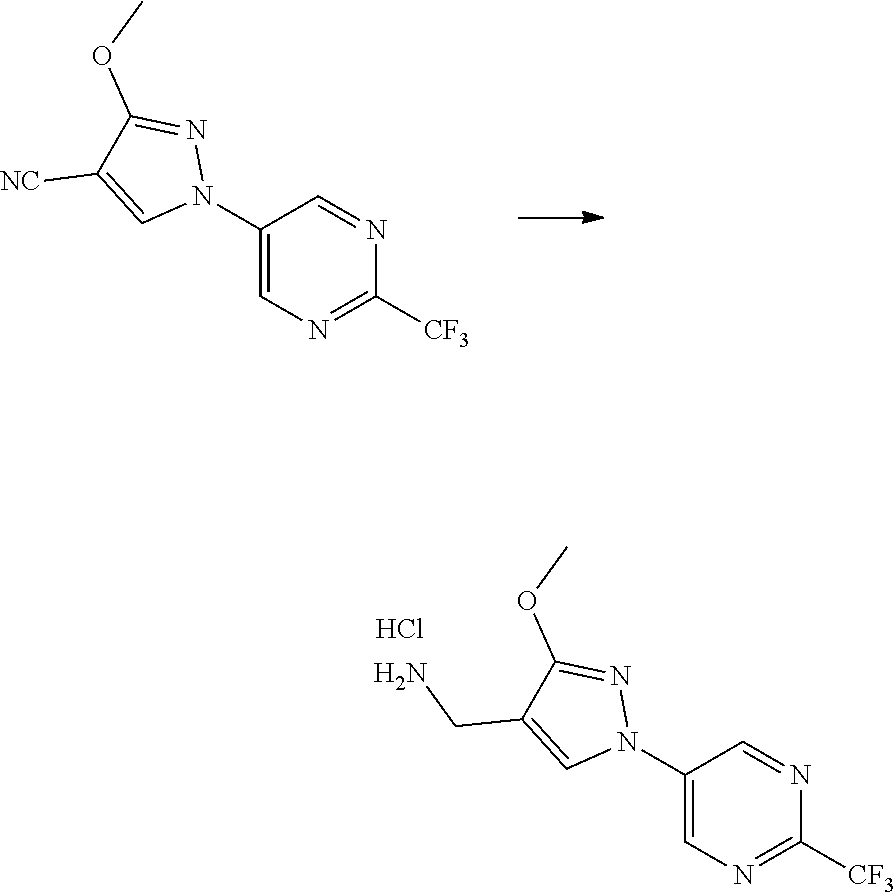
C1(N2N=C(OC)C([NC])=C2)=CN=C([CF3])N=C1.C1(N2N=C(OC)C(CN)=C2)=CN=C([CF3])N=C1.Cl
